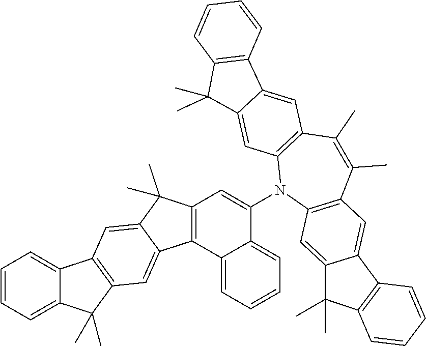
C12=CC=CC=C1C(C)(C)C1=C2C=C2C(C)(C)C3=C(C2=C1)C1=CC=CC=C1C(N1C2=C(C(C)=C(C)C4=C1C=C1C(=C4)C4=C(C1(C)C)C=CC=C4)C=C1C(=C2)C(C)(C)C2=C1C=CC=C2)=C3
